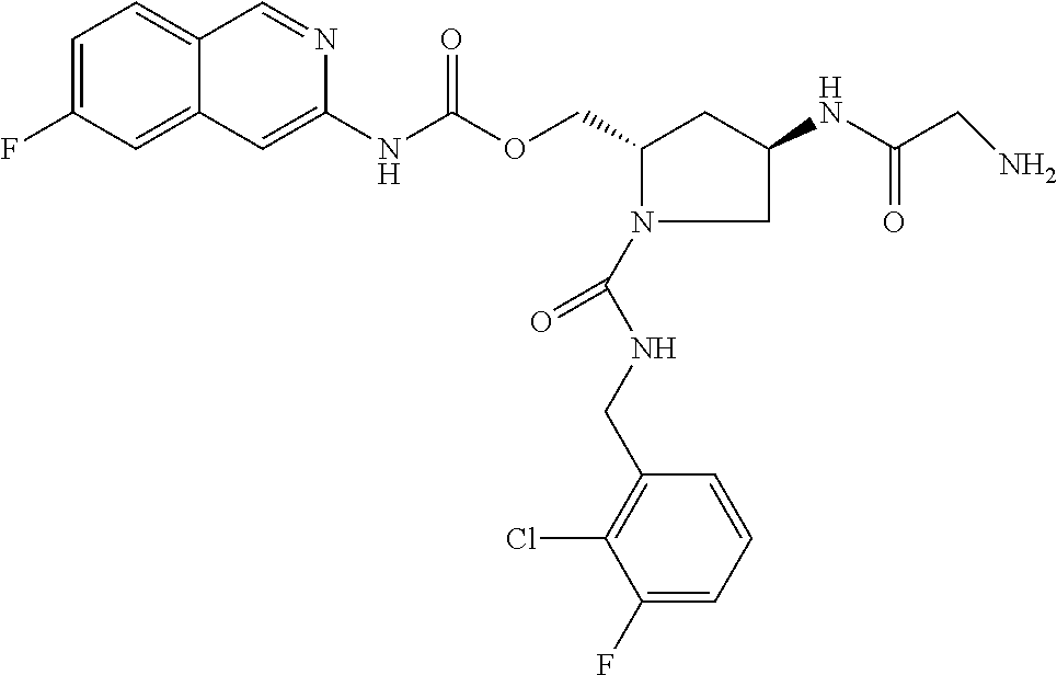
C12=CC(F)=CC=C1C=NC(NC(OCC1CC(NC(CN)=O)CN1C(NCC1=C(Cl)C(F)=CC=C1)=O)=O)=C2
